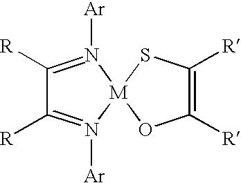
[R]C1=N([Ar])[M]2(N([Ar])=C1[R])OC([R])=C([R])S2
